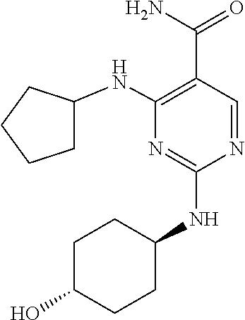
C1C(NC2=C(C(N)=O)C=NC(NC3CCC(O)CC3)=N2)CCC1
